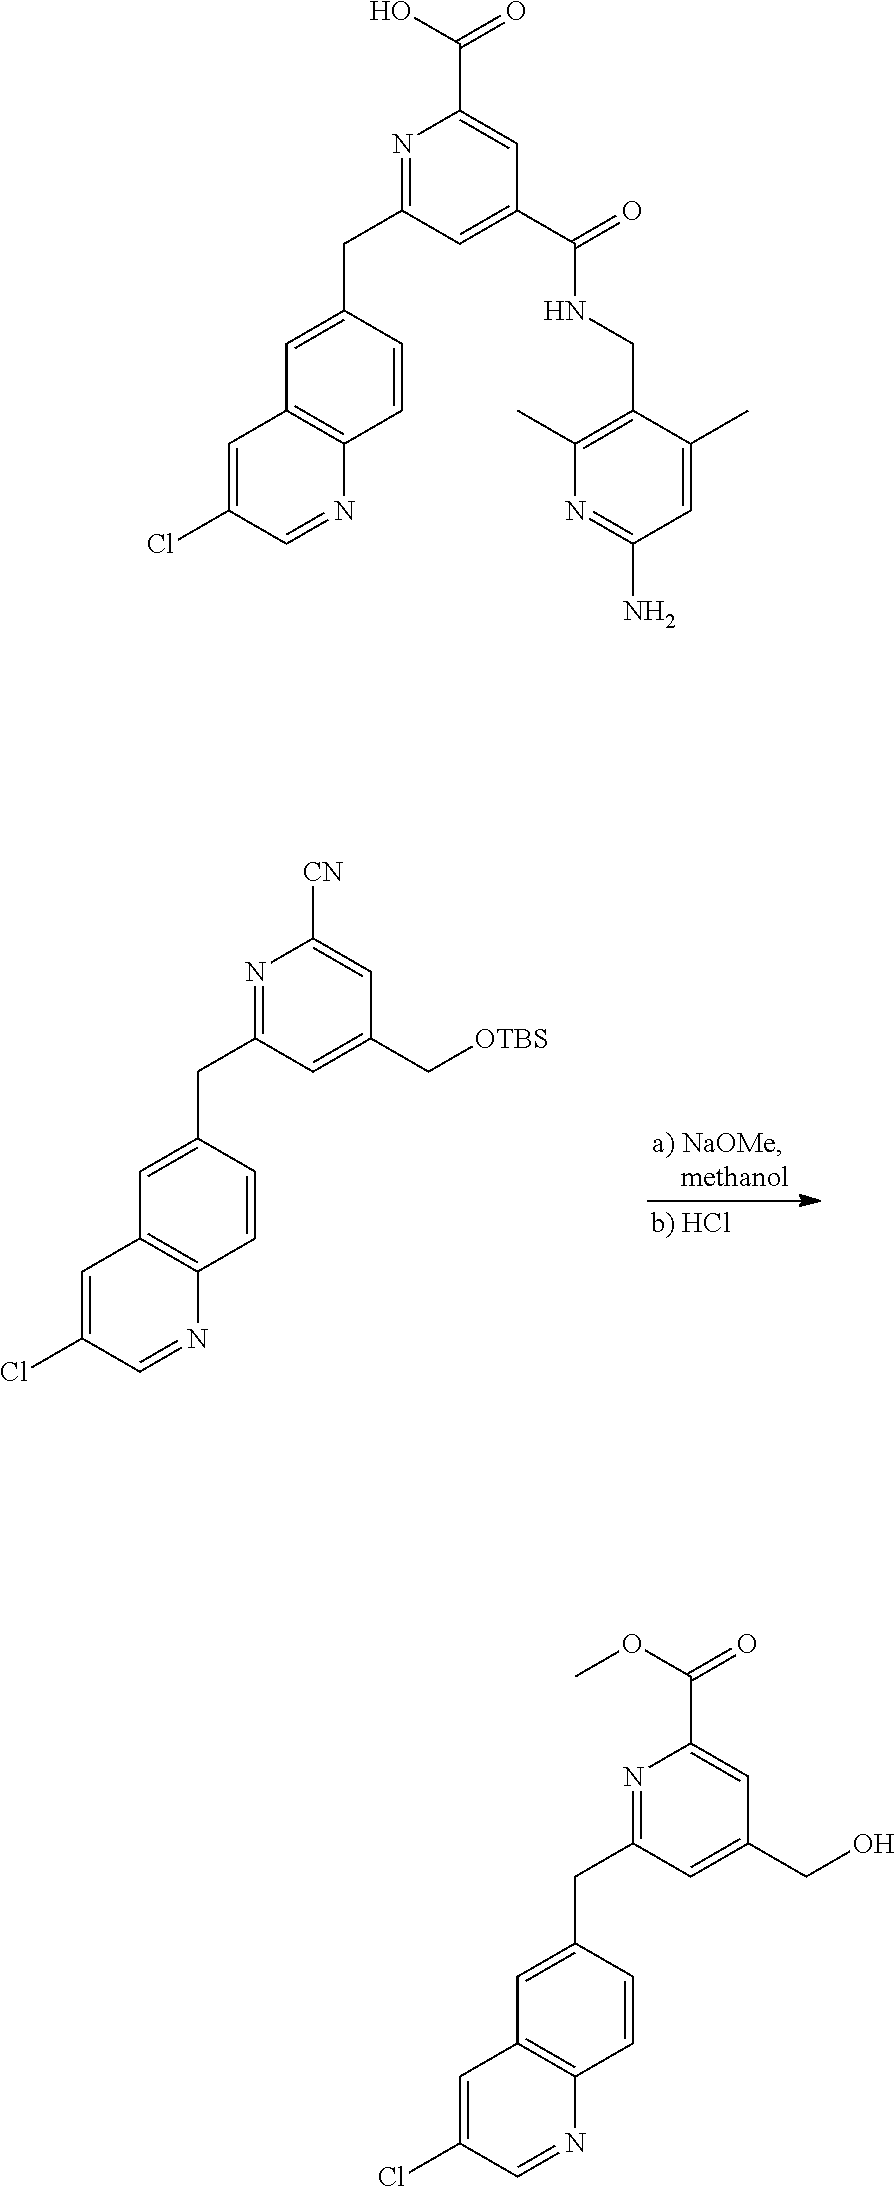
C1=C(CC2=NC([CN])=CC(C[OTBS])=C2)C=CC2=C1C=C(Cl)C=N2.C1=C(CC2=NC(C(OC)=O)=CC(CO)=C2)C=CC2=C1C=C(Cl)C=N2.C1=C(CC2=NC(C(=O)O)=CC(C(NCC3=C(C)N=C(N)C=C3C)=O)=C2)C=CC2=C1C=C(Cl)C=N2
